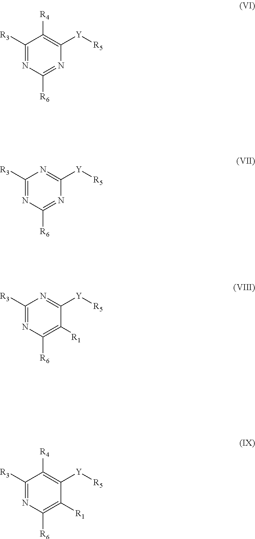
C1([R3])=NC([R6])=NC([Y][R5])=C1[R4].C1([R3])=NC([R6])=NC([Y][R5])=N1.C1([R3])=NC([R6])=C([R1])C([Y][R5])=N1.C1([R3])=NC([R6])=C([R1])C([Y][R5])=C1[R4]
